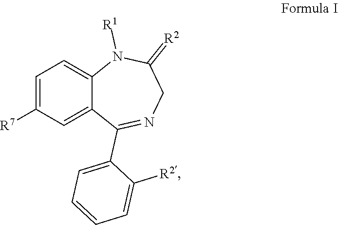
C1=C([R7])C=C2C(=C1)N([R1])C(=[R2])CN=C2C1=CC=CC=C1[R2]
